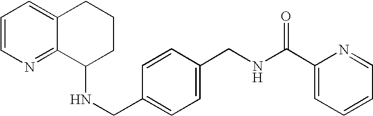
N(CC1=CC=C(CNC(C2=CC=CC=N2)=O)C=C1)C1CCCC2=CC=CN=C12
